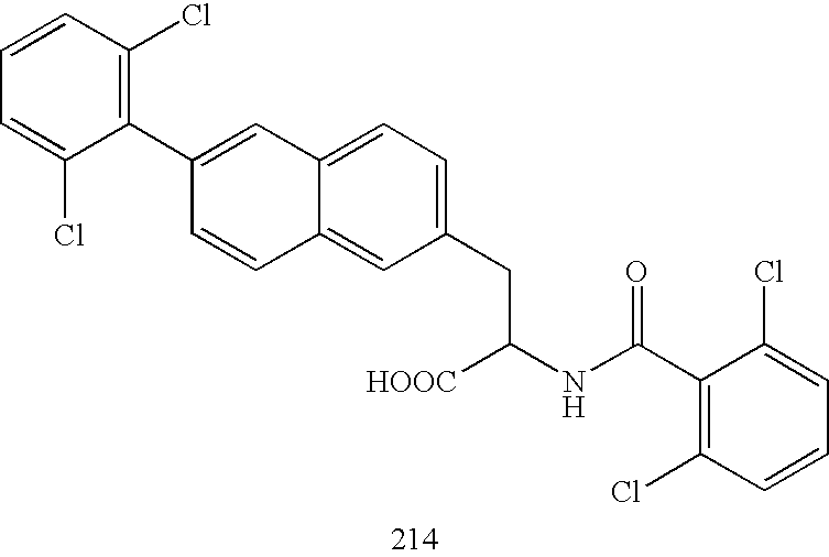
C1(C2=CC3=CC=C(CC([HOOC])NC(C4=C(Cl)C=CC=C4Cl)=O)C=C3C=C2)=C(Cl)C=CC=C1Cl
